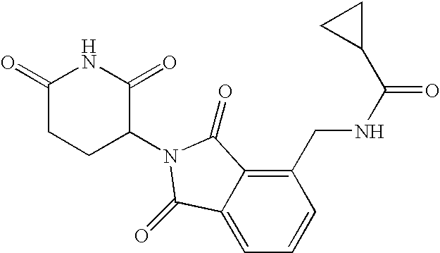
C1(=O)CCC(N2C(=O)C3=C(CNC(=O)C4CC4)C=CC=C3C2=O)C(=O)N1
